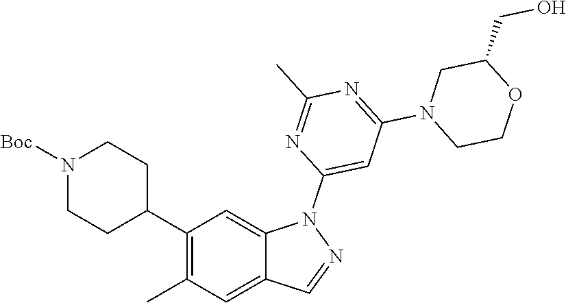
C1(C2CCN([Boc])CC2)=C(C)C=C2C(=C1)N(C1=CC(N3CCOC(CO)C3)=NC(C)=N1)N=C2
